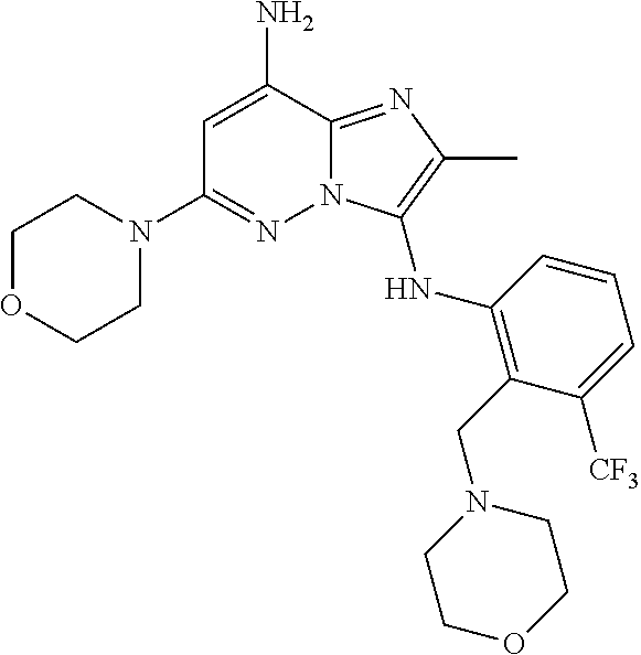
NC1=CC(N2CCOCC2)=NN2C1=NC(C)=C2NC1=C(CN2CCOCC2)C([CF3])=CC=C1
